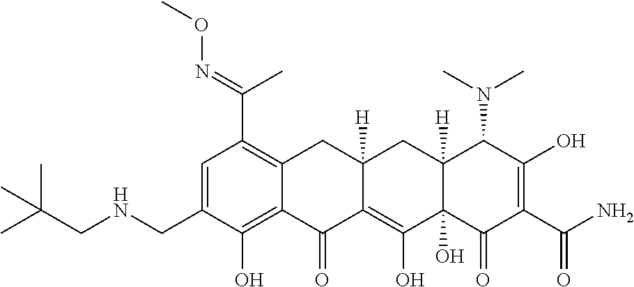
C1=C(CNCC(C)(C)C)C(O)=C2C(=C1C(C)=NOC)CC1([H])C(=C(O)C3(O)C([H])(C1)C(N(C)C)C(O)=C(C(N)=O)C3=O)C2=O
